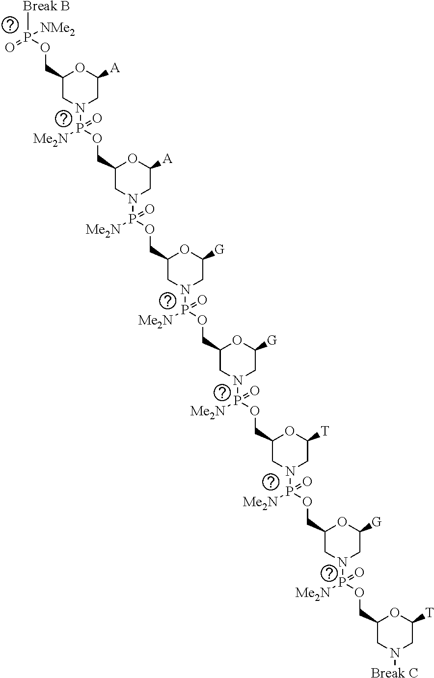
[Break B]P(OCC1CN(P(OCC2CN(P(OCC3CN(P(OCC4CN(P(OCC5CN(P(OCC6CN(P(OCC7CN([Break C])CC([T])O7)([Me2N])=O)CC([G])O6)([Me2N])=O)CC([T])O5)([Me2N])=O)CC([G])O4)([Me2N])=O)CC([G])O3)([Me2N])=O)CC([A])O2)([Me2N])=O)CC([A])O1)(=O)[NMe2]
